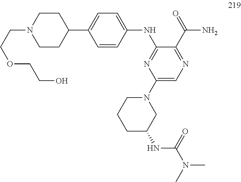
C1(C2=CC=C(NC3=NC(N4CCCC(NC(N(C)C)=O)C4)=CN=C3C(=O)N)C=C2)CCN(CCOCCO)CC1
